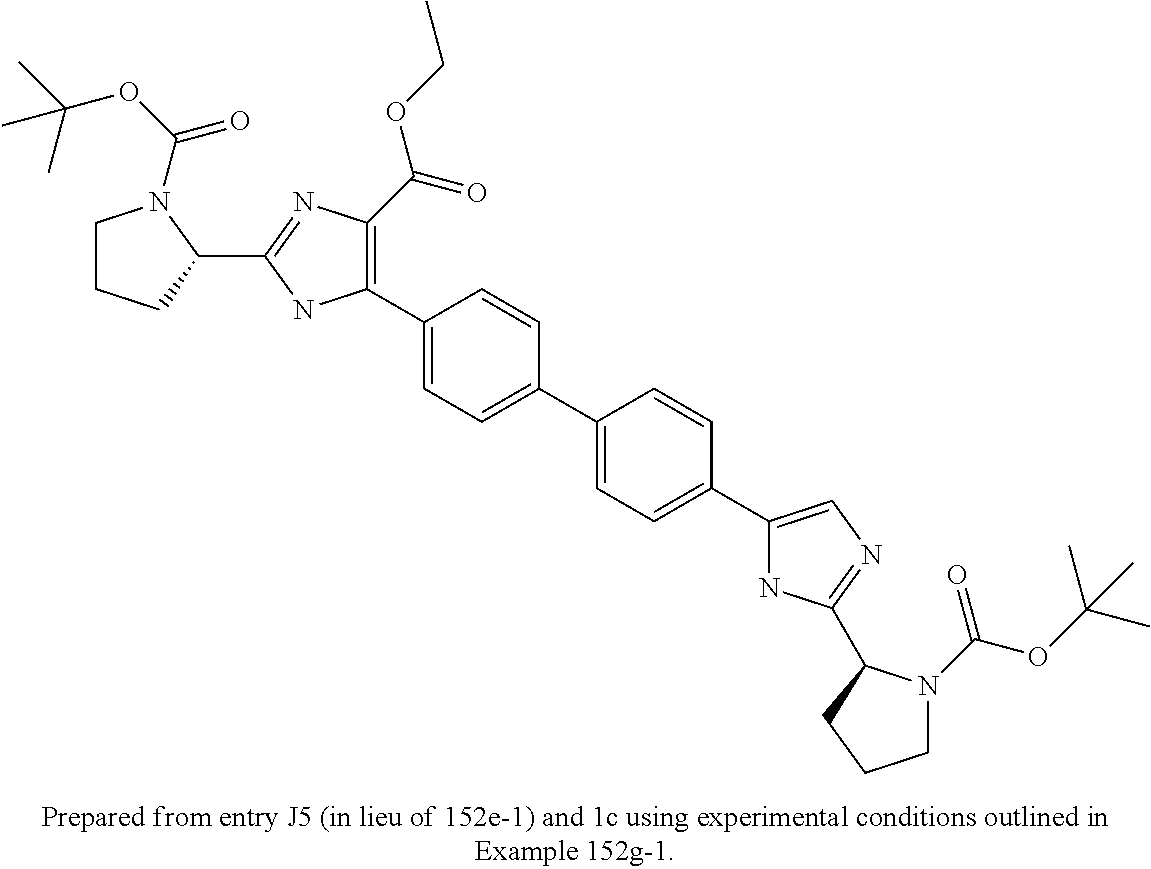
C1(C2=CC=C(C3=CC=C(C4=CN=C(C5N(C(=O)OC(C)(C)C)CCC5)N4)C=C3)C=C2)=C(C(=O)OCC)N=C(C2N(C(OC(C)(C)C)=O)CCC2)N1
